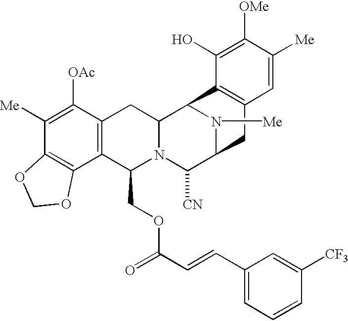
C1([Me])=C([OAc])C2=C(C3=C1OCO3)C(COC(=O)C=CC1=CC=CC([CF3])=C1)N1C(C2)C2N([Me])C(C1[CN])CC1=C2C(O)=C([OMe])C([Me])=C1
